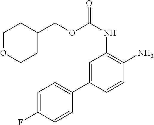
C1=C(C2=CC=C(F)C=C2)C=CC(N)=C1NC(=O)OCC1CCOCC1
